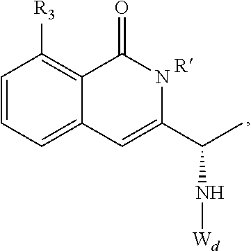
C1=CC=C2C(=C1[R3])C(=O)NC(C(N[Wd])C)=C2.[R]
